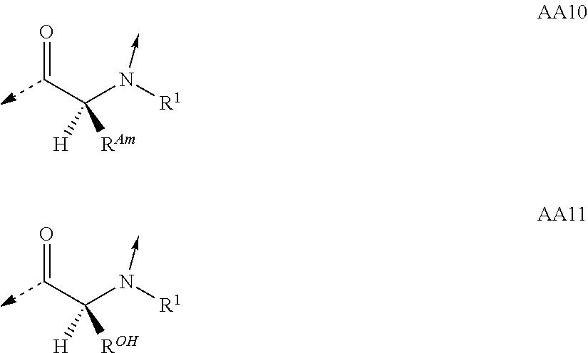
C(C(N([R1])->C)([H])[RAm])=O.C(C(N([R1])->C)([H])[ROH])=O
